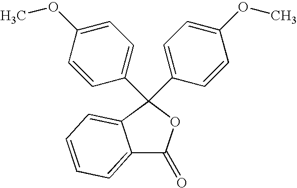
C1=CC(C2(C3=CC=C(OC)C=C3)OC(=O)C3=CC=CC=C32)=CC=C1OC
